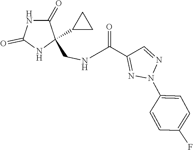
C1=CC(N2N=C(C(NCC3(C4CC4)NC(=O)NC3=O)=O)C=N2)=CC=C1F
